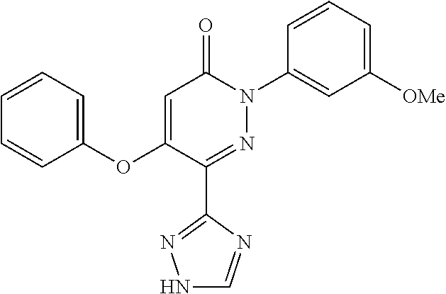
C1=C(OC2=CC=CC=C2)C(C2=NNC=N2)=NN(C2=CC([OMe])=CC=C2)C1=O
